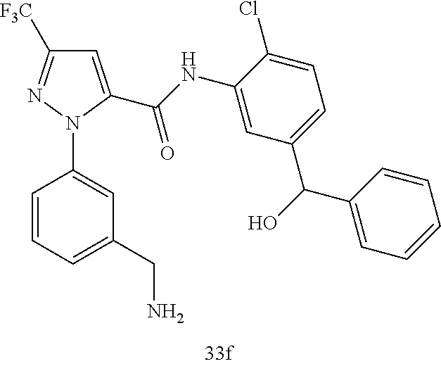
C1=C(C(NC2=CC(C(O)C3=CC=CC=C3)=CC=C2Cl)=O)N(C2=CC(CN)=CC=C2)N=C1[F3C]
